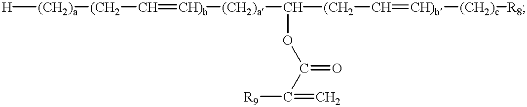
[H][(CH2)a][(CH2]C=[CH)b][(CH2)a]C([(CH2]C=[CH)b][(CH2)c][R8])OC(C([R9])=C)=O
